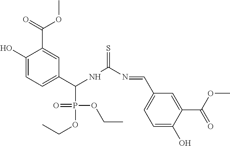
C1(O)=CC=C(C(NC(N=CC2=CC=C(O)C(C(OC)=O)=C2)=S)P(OCC)(OCC)=O)C=C1C(=O)OC
